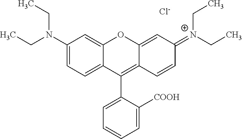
C1(N(CC)CC)=CC=C2C(=C1)OC1=CC(=[N+](CC)CC)C=CC1=C2C1=CC=CC=C1[COOH].[Cl-]
